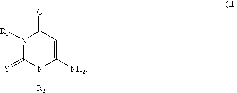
N1([R1])C(=[Y])N([R2])C([NH2])=CC1=O
